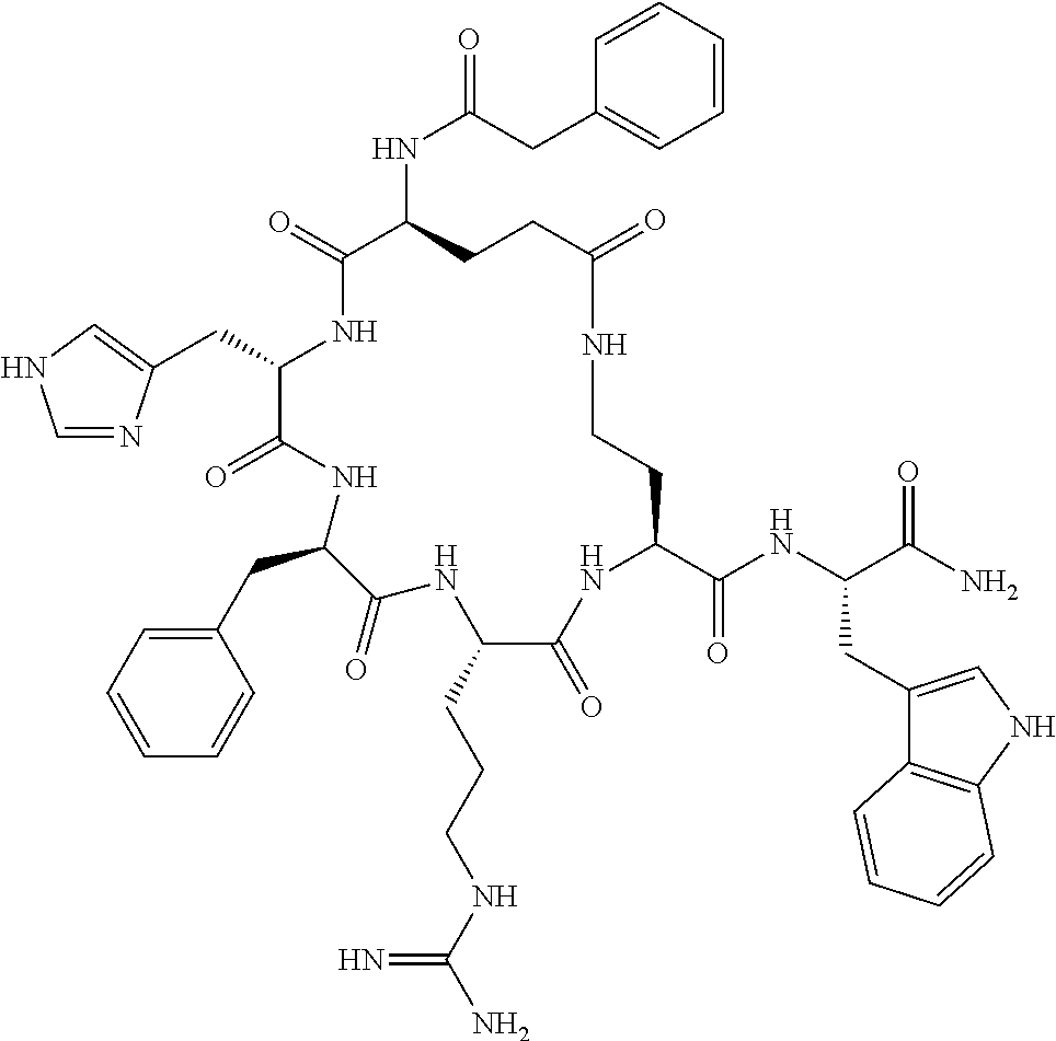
C(C1NC(=O)C(NC(=O)CC2=CC=CC=C2)CCC(=O)NCCC(C(NC(C(N)=O)CC2=CNC3=C2C=CC=C3)=O)NC(=O)C(CCCNC(N)=N)NC(=O)C(CC2=CC=CC=C2)NC1=O)C1=CNC=N1
